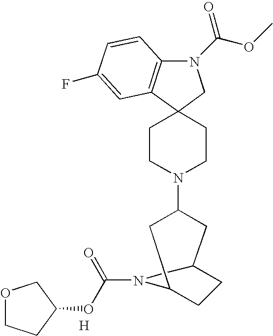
N1(C(OC)=O)C2=C(C3(C1)CCN(C1CC4CCC(C1)N4C(=O)OC1COCC1)CC3)C=C(F)C=C2.[H]
